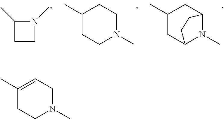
N1(C)C(C)CC1.C1(C)CCN(C)CC1.C1(C)CC2N(C)C(C1)CC2.C1(C)=CCN(C)CC1
